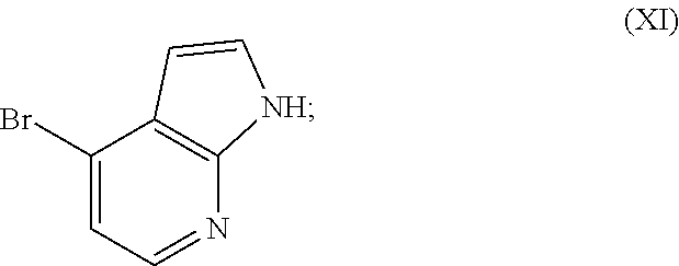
C1(Br)=CC=NC2=C1C=C[NH]2
